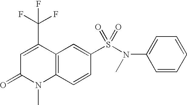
C12=C(C=CC(S(N(C3=CC=CC=C3)C)(=O)=O)=C1)N(C)C(=O)C=C2C(F)(F)F
